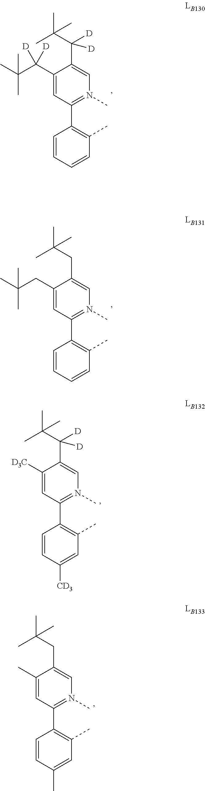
C1=CC(C)=C(C2=N(C)C=C(C(C(C)(C)C)([D])[D])C(C(C(C)(C)C)([D])[D])=C2)C=C1.C1=CC(C)=C(C2=N(C)C=C(CC(C)(C)C)C(CC(C)(C)C)=C2)C=C1.C1([CD3])=CC(C)=C(C2=N(C)C=C(C(C(C)(C)C)([D])[D])C([D3C])=C2)C=C1.C1(C)=CC(C)=C(C2=N(C)C=C(CC(C)(C)C)C(C)=C2)C=C1
